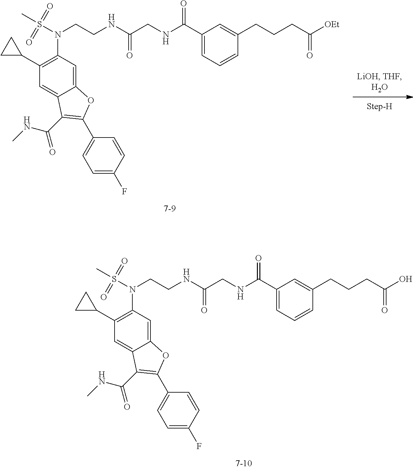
C(CNC(CNC(=O)C1=CC=CC(CCCC(O)=O)=C1)=O)N(S(C)(=O)=O)C1=C(C2CC2)C=C2C(=C1)OC(C1=CC=C(F)C=C1)=C2C(=O)NC.C(CNC(CNC(=O)C1=CC=CC(CCCC([OEt])=O)=C1)=O)N(S(C)(=O)=O)C1=C(C2CC2)C=C2C(=C1)OC(C1=CC=C(F)C=C1)=C2C(=O)NC
